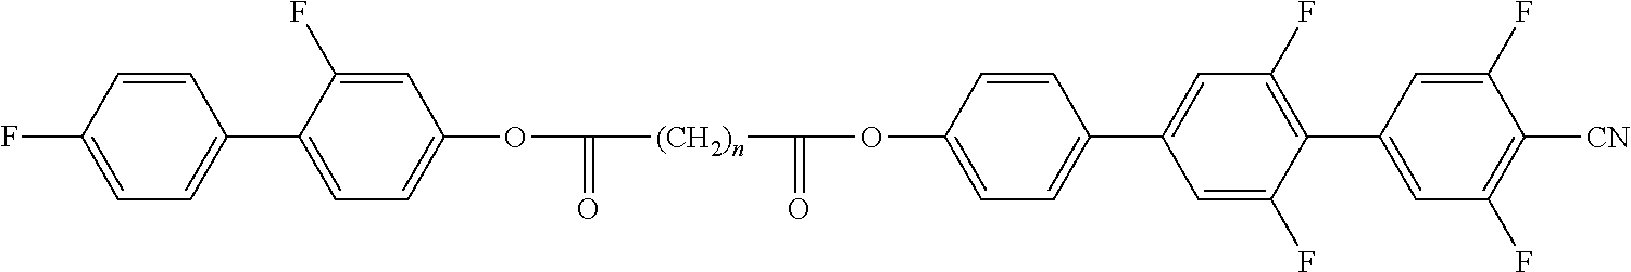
C1(C2=CC=C(OC(=O)[(CH2)n]C(=O)OC3=CC=C(C4=CC(F)=C(C5=CC(F)=C([CN])C(F)=C5)C(F)=C4)C=C3)C=C2F)=CC=C(F)C=C1
